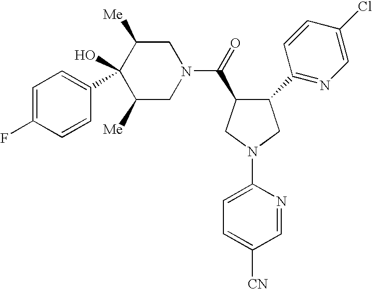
C1N(C(=O)C2C(C3=NC=C(Cl)C=C3)CN(C3=CC=C([CN])C=N3)C2)CC([Me])C(O)(C2=CC=C(F)C=C2)C1[Me]
